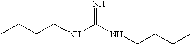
CCCCNC(NCCCC)=N
